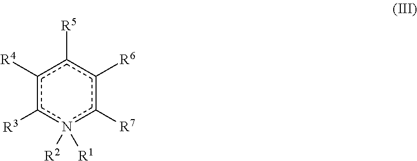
c1([R5])c([R4])c([R3])n([R2])([R1])c([R7])c1[R6]
